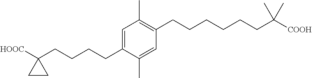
C1=C(CCCCC2([HOOC])CC2)C(C)=CC(CCCCCCC([COOH])(C)C)=C1C
